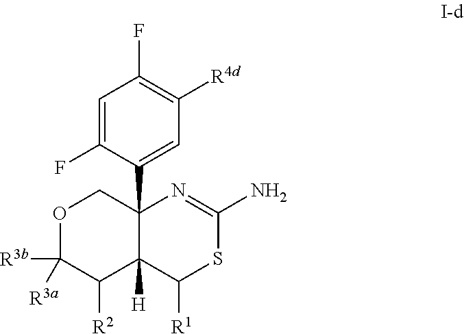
O1C([R3a])([R3b])C([R2])C2([H])C(C3=CC([R4d])=C(F)C=C3F)(C1)N=C(N)SC2[R1]
